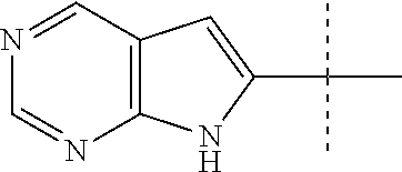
N1=CC2=C(N=C1)NC(C(C)(C)C)=C2
